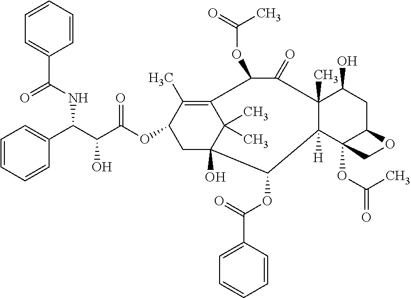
C1=CC=CC(C(C(C(OC2C(C)=C3C(C)(C)C(O)(C2)C(OC(=O)C2=CC=CC=C2)C2([H])C(C)(C(O)CC4C2(OC(C)=O)CO4)C(=O)C3OC(=O)C)=O)O)NC(=O)C2=CC=CC=C2)=C1
